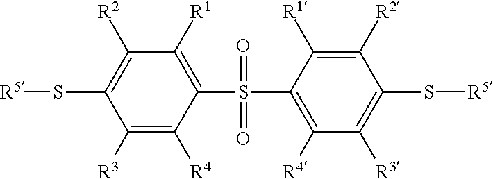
C1([R3])=C([R4])C(S(C2=C([R4])C([R3])=C(S[R5])C([R2])=C2[R1])(=O)=O)=C([R1])C([R2])=C1S[R5]
